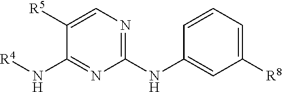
C1=CC(NC2=NC=C([R5])C(N[R4])=N2)=CC([R8])=C1
